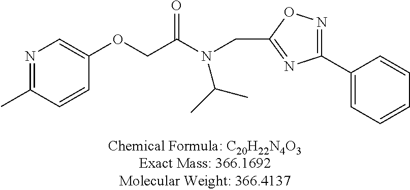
N1=C(C)C=CC(OCC(N(CC2=NC(C3=CC=CC=C3)=NO2)C(C)C)=O)=C1
